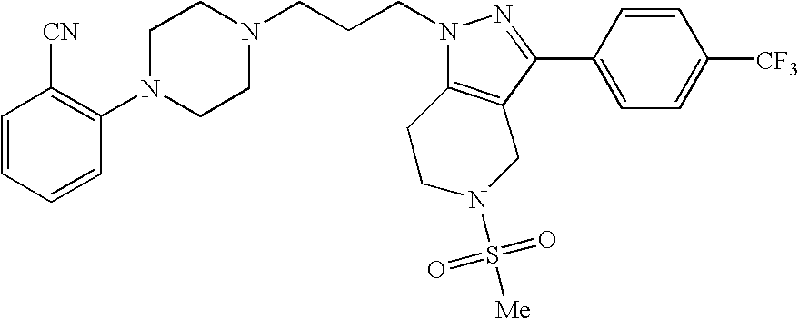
C1=CC=CC(N2CCN(CCCN3N=C(C4=CC=C([CF3])C=C4)C4=C3CCN(S([Me])(=O)=O)C4)CC2)=C1[CN]
